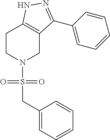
O=S(=O)(N1CC2=C(CC1)NN=C2C1=CC=CC=C1)CC1=CC=CC=C1
